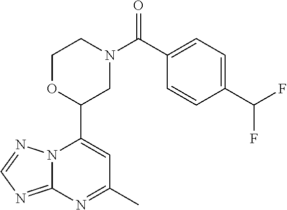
N12C(=NC=N1)N=C(C)C=C2C1CN(C(=O)C2=CC=C(C(F)F)C=C2)CCO1
